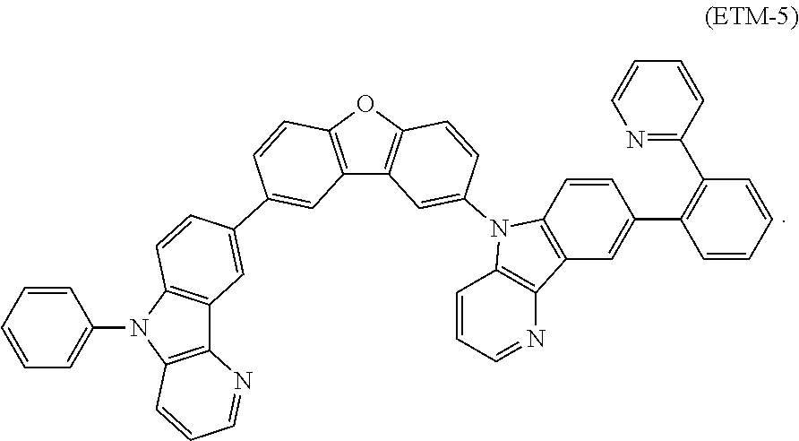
C1(C2=CC3=C(OC4=C3C=C(N3C5=C(C=C(C6=C(C7=NC=CC=C7)C=CC=C6)C=C5)C5=C3C=CC=N5)C=C4)C=C2)=CC2=C(C=C1)N(C1=CC=CC=C1)C1=C2N=CC=C1
